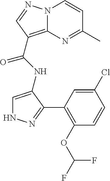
N12C(=C(C(NC3=CNN=C3C3=C(OC(F)F)C=CC(Cl)=C3)=O)C=N1)N=C(C)C=C2
